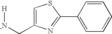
[H][-N]CC1=CSC(C2=CC=CC=C2)=N1
